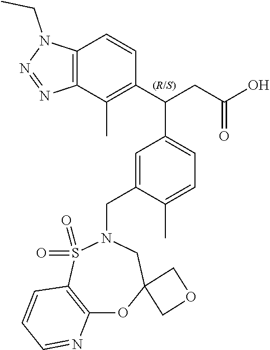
C1(C(CC(O)=O)C2=CC=C(C)C(CN3S(=O)(=O)C4=C(OC5(C3)COC5)N=CC=C4)=C2)=C(C)C2=C(C=C1)N(CC)N=N2
